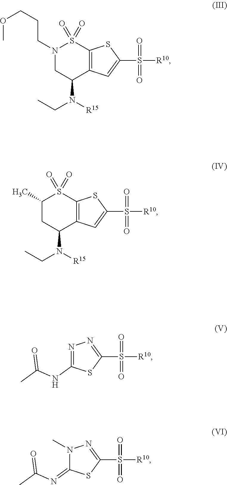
N1(CCCOC)CC(N([R15])CC)C2=C(S1(=O)=O)SC(S([R10])(=O)=O)=C2.C1(C)CC(N([R15])CC)C2=C(S1(=O)=O)SC(S([R10])(=O)=O)=C2.C1(NC(C)=O)=NN=C(S([R10])(=O)=O)S1.C1(=NC(C)=O)N(C)N=C(S([R10])(=O)=O)S1
